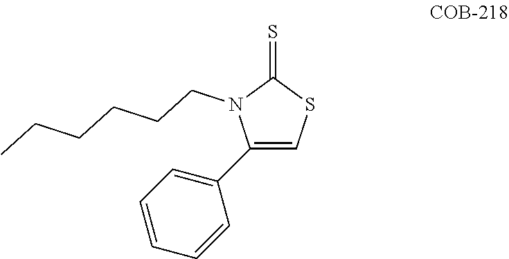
C1(C2=CC=CC=C2)=CSC(=S)N1CCCCCC
